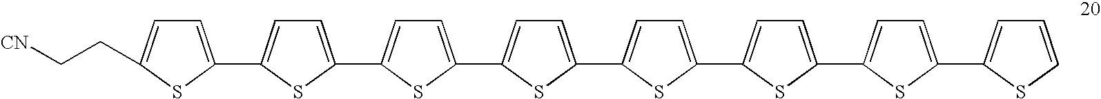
C1=C(C2=CC=C(C3=CC=C(C4=CC=C(C5=CC=C(C6=CC=C(C7=CC=C(C8=CC=CS8)S7)S6)S5)S4)S3)S2)SC(CC[CN])=C1
